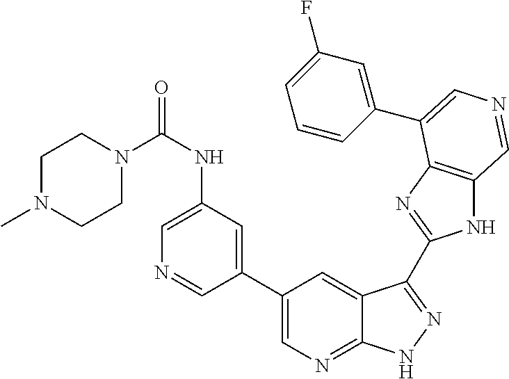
C1(C2=CN=C3C(=C2)C(C2=NC4=C(N2)C=NC=C4C2=CC(F)=CC=C2)=NN3)=CC(NC(=O)N2CCN(C)CC2)=CN=C1
